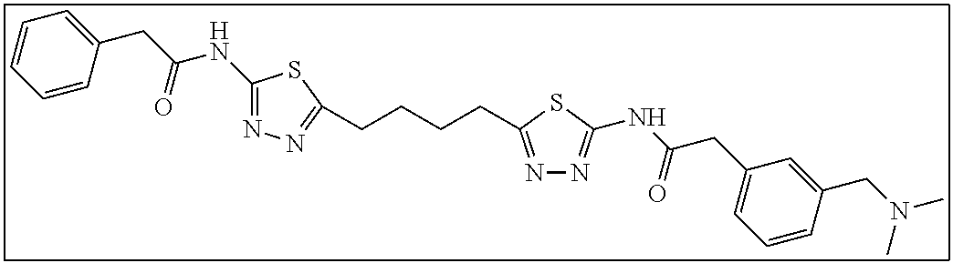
C1(NC(CC2=CC=CC=C2)=O)=NN=C(CCCCC2=NN=C(NC(CC3=CC=CC(CN(C)C)=C3)=O)S2)S1
